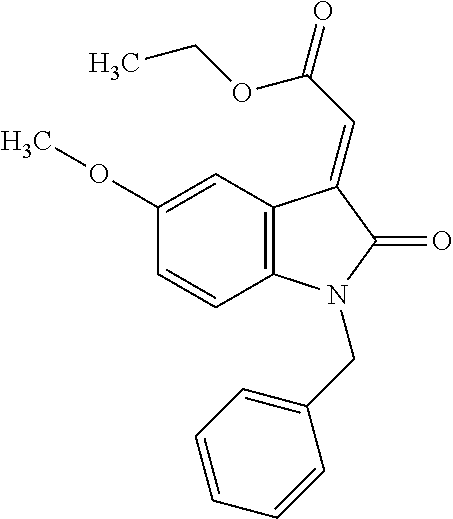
C(C1=CC=CC=C1)N1C2=C(C(=CC(=O)OCC)C1=O)C=C(OC)C=C2
